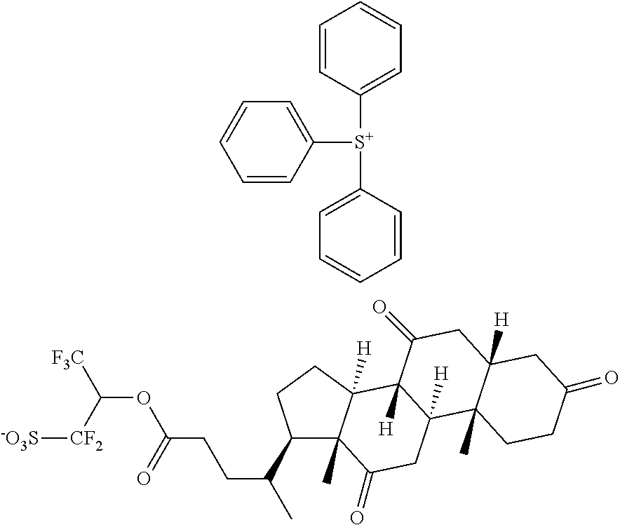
C1=CC([S+](C2=CC=CC=C2)C2=CC=CC=C2)=CC=C1.[CF2](C(OC(=O)CCC(C1C2(C)C([H])(CC1)C1([H])C([H])(CC2=O)C2(C)C([H])(CC1=O)CC(=O)CC2)C)[F3C])[-O3S]
